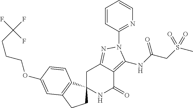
C1C2(C3=C(C1)C=C(OCCCC(F)(F)F)C=C3)NC(=O)C1=C(NC(CS(C)(=O)=O)=O)N(C3=NC=CC=C3)N=C1C2
